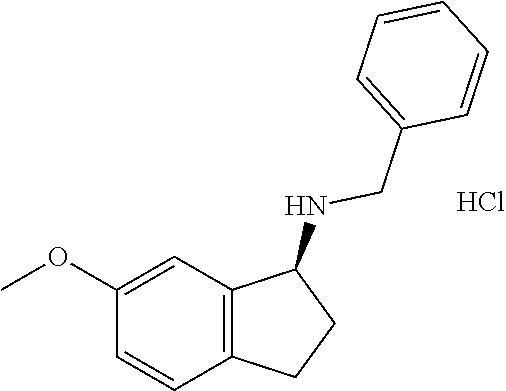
C1=CC2=C(C=C1OC)C(NCC1=CC=CC=C1)CC2.Cl
